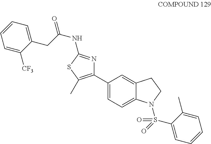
C1(C2=C(C)SC(NC(=O)CC3=CC=CC=C3[CF3])=N2)=CC=C2C(=C1)CCN2S(C1=CC=CC=C1C)(=O)=O
